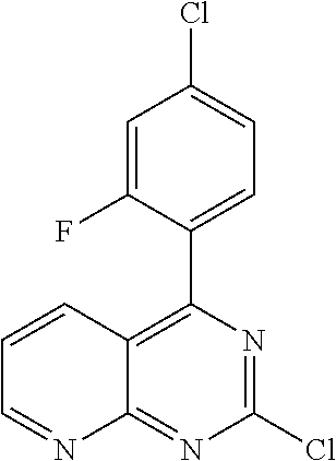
ClC1=NC(C2=CC=C(Cl)C=C2F)=C2C(=N1)N=CC=C2
